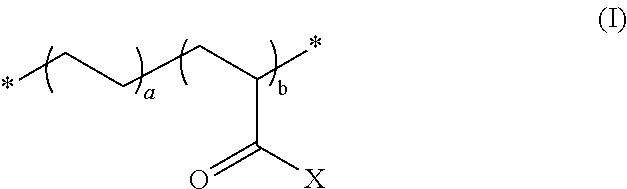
*CCCC(*)C([X])=O
